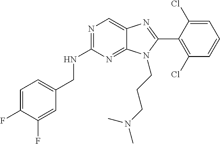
C1=C(F)C(F)=CC(CNC2=NC=C3C(=N2)N(CCCN(C)C)C(C2=C(Cl)C=CC=C2Cl)=N3)=C1
